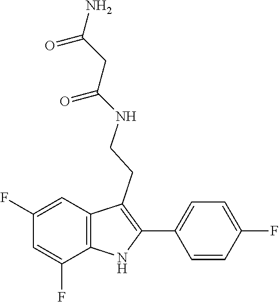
N(CCC1=C(C2=CC=C(F)C=C2)NC2=C1C=C(F)C=C2F)C(CC(N)=O)=O
